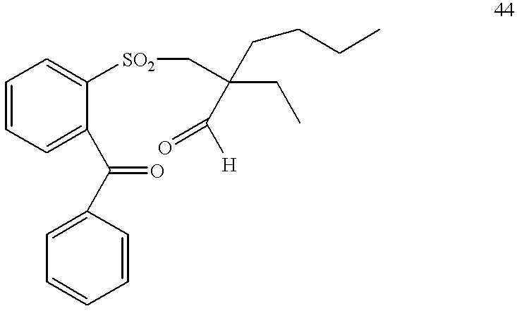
C1=CC=C(C(=O)C2=CC=CC=C2)C([SO2]CC(CC)(C([H])=O)CCCC)=C1
